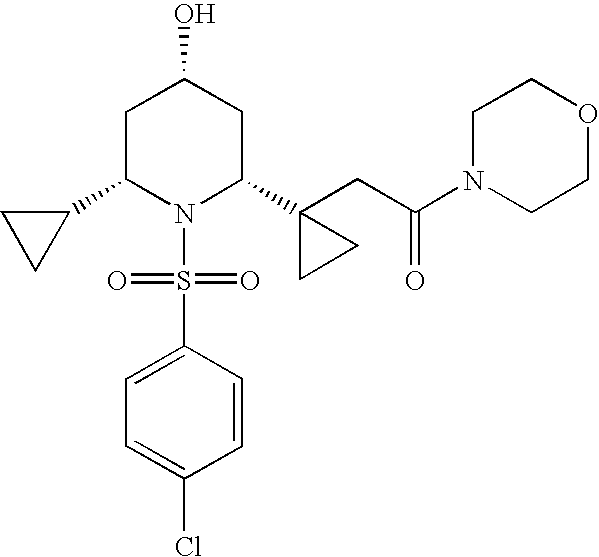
C1C(C2CC2)N(S(=O)(=O)C2=CC=C(Cl)C=C2)C(C2(CC(=O)N3CCOCC3)CC2)CC1O
